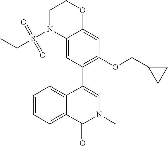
C1=C2C(=CC=C1)C(C1=C(OCC3CC3)C=C3C(=C1)N(S(CC)(=O)=O)CCO3)=CN(C)C2=O
